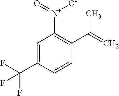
C1=CC(C(F)(F)F)=CC([N+](=O)[O-])=C1C(=C)C
